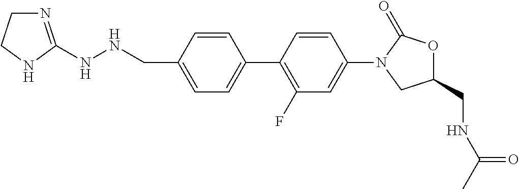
C(C1=CC=C(C2=C(F)C=C(N3CC(CNC(=O)C)OC3=O)C=C2)C=C1)NNC1=NCCN1
